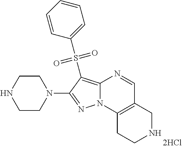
C1CNCCN1C1=NN2C(=C1S(C1=CC=CC=C1)(=O)=O)N=CC1=C2CCNC1
